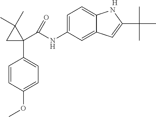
[H].C1(C(NC2=CC=C3C(=C2)C=C(C(C)(C)C)N3)=O)(C2=CC=C(OC)C=C2)C(C)(C)C1
